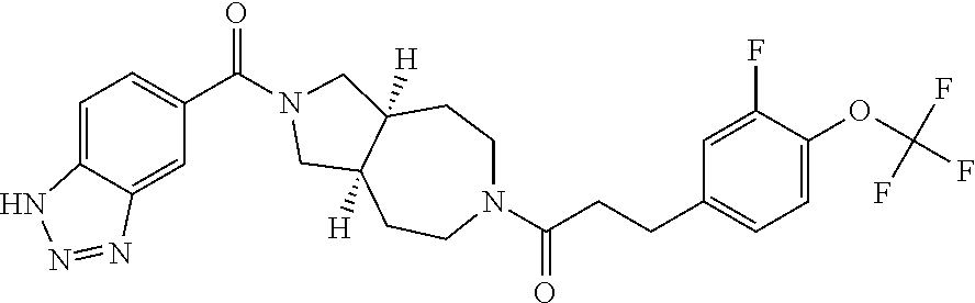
C1=C2C(=CC(C(=O)N3CC4([H])C([H])(C3)CCN(C(CCC3=CC=C(OC(F)(F)F)C(F)=C3)=O)CC4)=C1)N=NN2
